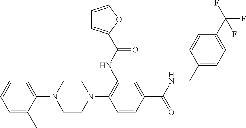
C1=C(C)C(N2CCN(C3=C(NC(=O)C4=CC=CO4)C=C(C(NCC4=CC=C(C(F)(F)F)C=C4)=O)C=C3)CC2)=CC=C1
